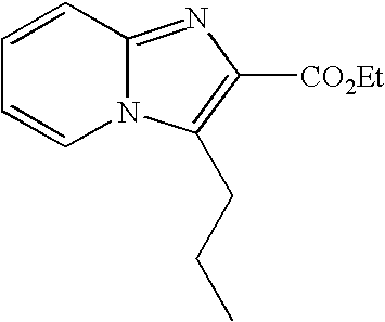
C1=CC2=NC([CO2Et])=C(CCC)N2C=C1
